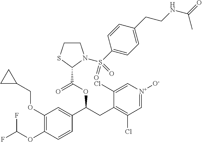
C1(OCC2CC2)=C(OC(F)F)C=CC(C(CC2=C(Cl)C=[N+]([O-])C=C2Cl)OC(=O)C2N(S(C3=CC=C(CCNC(=O)C)C=C3)(=O)=O)CCS2)=C1
